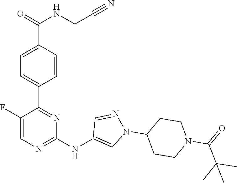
C1(C2=NC(NC3=CN(C4CCN(C(=O)C(C)(C)C)CC4)N=C3)=NC=C2F)=CC=C(C(NCC#N)=O)C=C1
